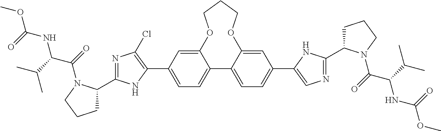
C12=CC(C3=C(Cl)N=C(C4CCCN4C(=O)C(C(C)C)NC(OC)=O)N3)=CC=C1C1=CC=C(C3=CN=C(C4CCCN4C(=O)C(C(C)C)NC(OC)=O)N3)C=C1OCCCO2
